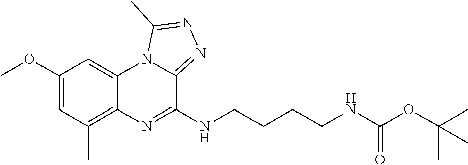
C1(OC)=CC(C)=C2C(=C1)N1C(=NN=C1C)C(NCCCCNC(OC(C)(C)C)=O)=N2
